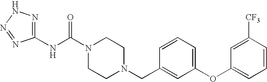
N(C(N1CCN(CC2=CC(OC3=CC=CC([CF3])=C3)=CC=C2)CC1)=O)C1=NNN=N1
